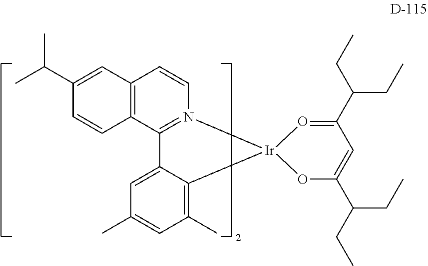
C12=C(C3=N(C=C1)[Ir]1(C4=C(C)C=C(C)C=C34)OC(C(CC)CC)=CC(C(CC)CC)=O1)C=CC(C(C)C)=C2
